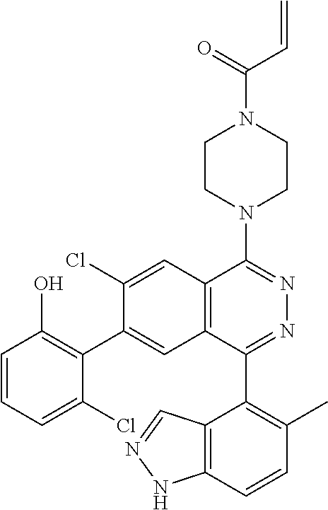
C(N1CCN(C2=NN=C(C3=C(C)C=CC4=C3C=NN4)C3=C2C=C(Cl)C(C2=C(O)C=CC=C2Cl)=C3)CC1)(C=C)=O
